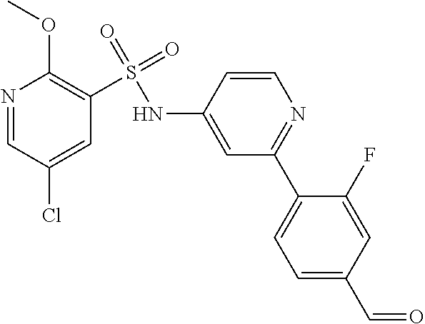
C1=C(C=O)C=C(F)C(C2=NC=CC(NS(=O)(=O)C3=C(OC)N=CC(Cl)=C3)=C2)=C1
